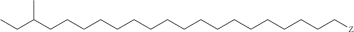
C(CCCCC[Z])CCCCCCCCCCCCC(CC)C
